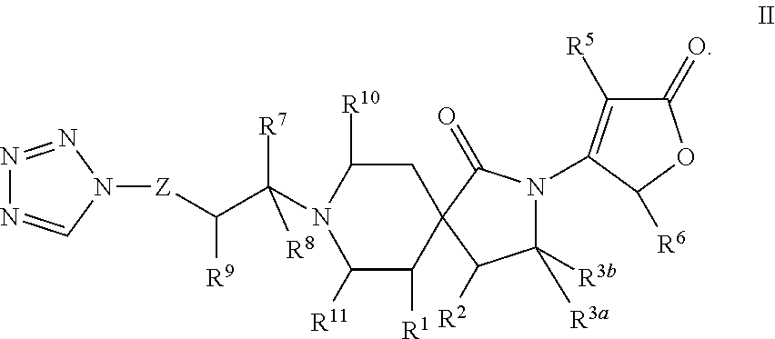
N1=NN([Z]C(C(N2C([R10])CC3(C([R1])C2[R11])C([R2])C([R3b])([R3a])N(C2=C([R5])C(=O)OC2[R6])C3=O)([R7])[R8])[R9])C=N1
